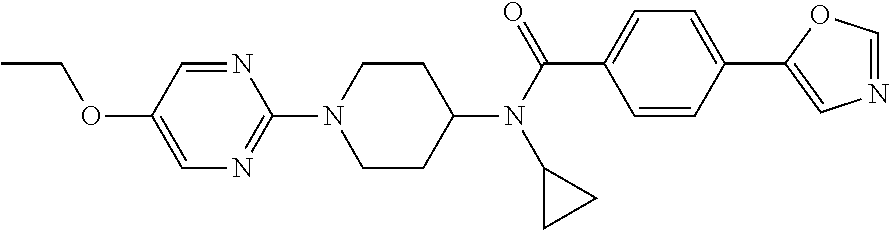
C1CC(N(C(C2=CC=C(C3=CN=CO3)C=C2)=O)C2CC2)CCN1C1=NC=C(OCC)C=N1
